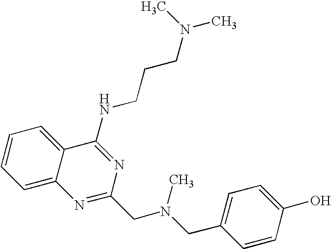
C1=C2C(=CC=C1)C(NCCCN(C)C)=NC(CN(CC1=CC=C(O)C=C1)C)=N2
